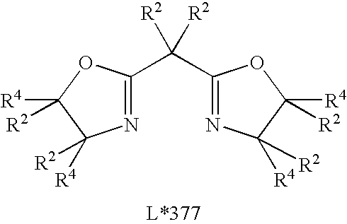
C1(C([R2])([R2])C2=NC([R4])([R2])C([R4])([R2])O2)=NC([R4])([R2])C([R4])([R2])O1
